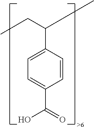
C1=CC(C(CC)C)=CC=C1C(=O)O
